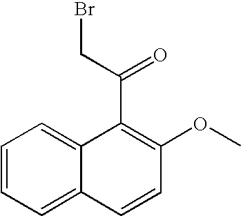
C1=CC=C2C(=C1)C(C(CBr)=O)=C(OC)C=C2
